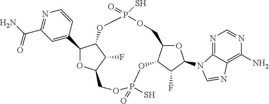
C1(C2=CC(C(N)=O)=NC=C2)OC2COP(=O)(S)OC3C(COP(=O)(S)OC1C2F)OC(N1C2=NC=NC(N)=C2N=C1)C3F
